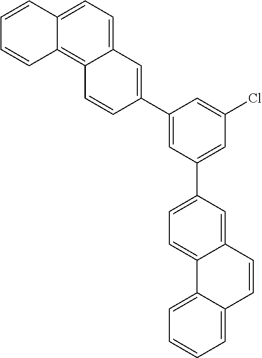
C12=CC=CC=C1C=CC1=CC(C3=CC(Cl)=CC(C4=CC5=CC=C6C(=C5C=C4)C=CC=C6)=C3)=CC=C21
